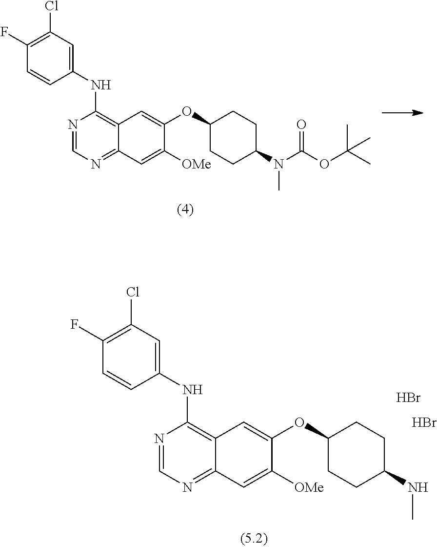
C1(NC2=C3C(=NC=N2)C=C([OMe])C(OC2CCC(N(C)C(OC(C)(C)C)=O)CC2)=C3)=CC(Cl)=C(F)C=C1.C1(NC2=C3C(=NC=N2)C=C([OMe])C(OC2CCC(NC)CC2)=C3)=CC(Cl)=C(F)C=C1.Br.Br
